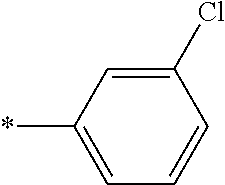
C1(Cl)=CC(*)=CC=C1
